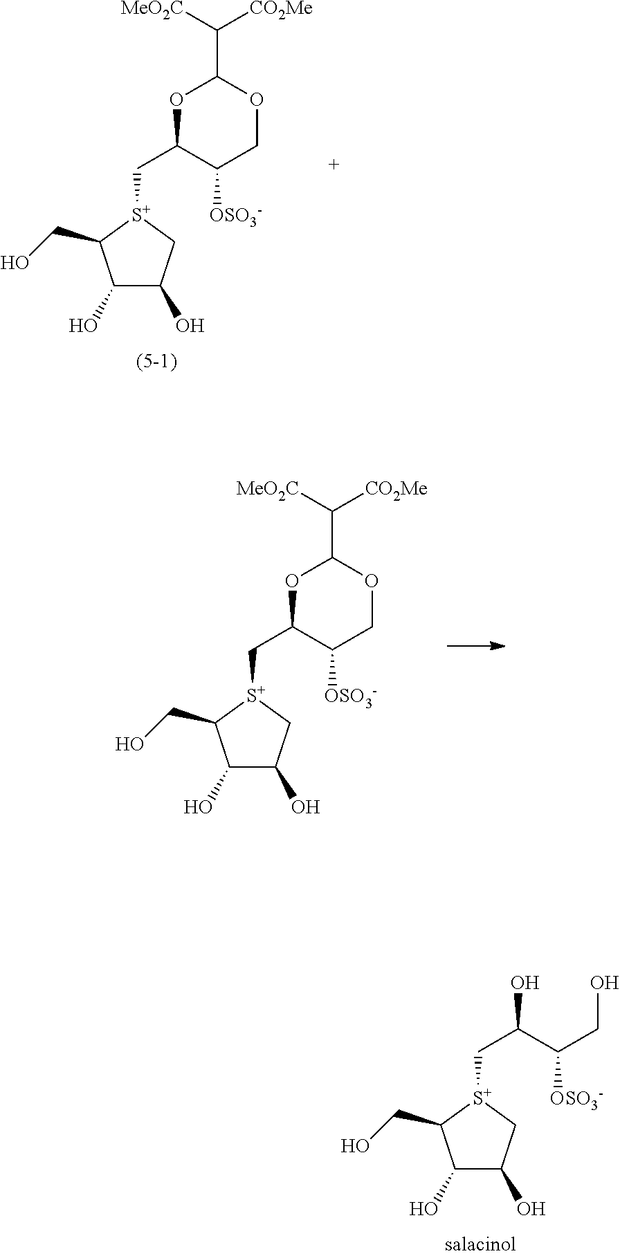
C1(O)C(O)C[S+](CC2C([OSO3-])COC(C([MeO2C])[CO2Me])O2)C1CO.C1(O)C(O)C[S+](CC2C([OSO3-])COC(C([MeO2C])[CO2Me])O2)C1CO.C1(O)C(O)C[S+](CC(C(CO)[OSO3-])O)C1CO
